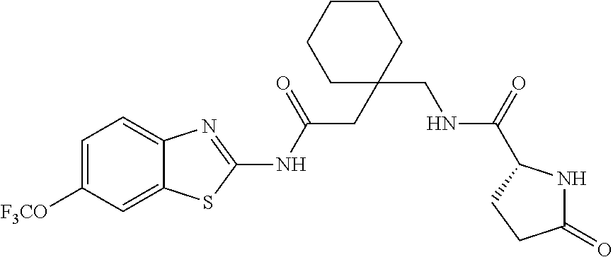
C1=C([F3CO])C=C2C(=C1)N=C(NC(CC1(CNC(=O)C3NC(=O)CC3)CCCCC1)=O)S2
